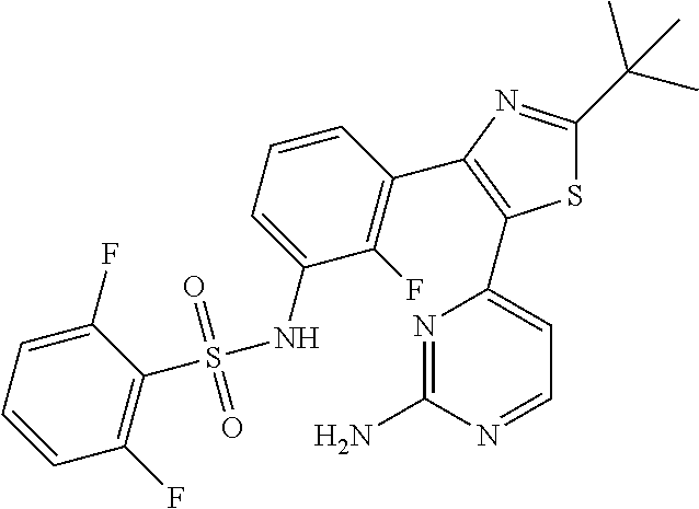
C1(F)=CC=CC(F)=C1S(NC1=CC=CC(C2=C(C3=CC=NC(N)=N3)SC(C(C)(C)C)=N2)=C1F)(=O)=O
